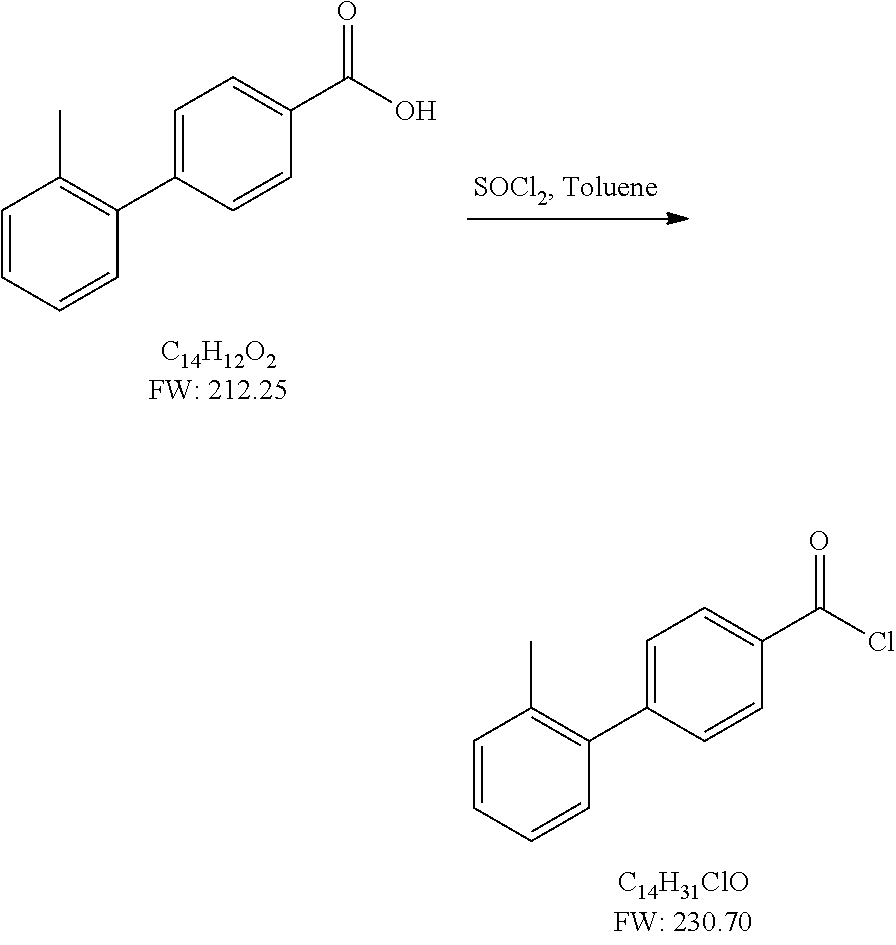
C1=CC=CC(C2=CC=C(C(Cl)=O)C=C2)=C1C.C1=CC=CC(C2=CC=C(C(O)=O)C=C2)=C1C
